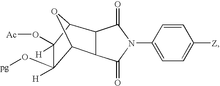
C12OC(C3C1C(=O)N(C1=CC=C([Z])C=C1)C3=O)C(O[Ac])([H])C2(O[pg])[H]
